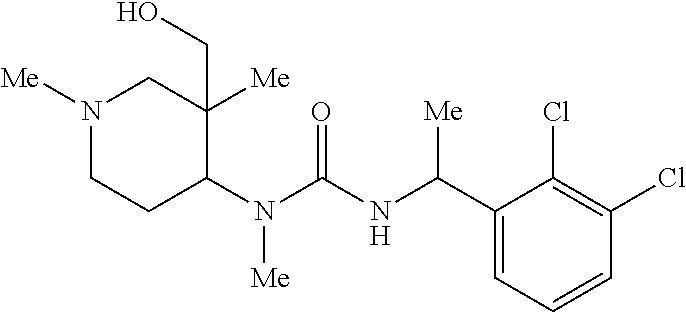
N1([Me])CCC(N(C(NC(C2=CC=CC(Cl)=C2Cl)[Me])=O)[Me])C([Me])(CO)C1
